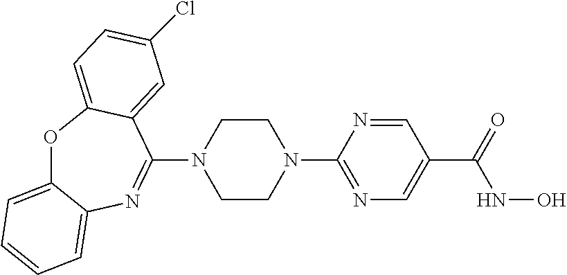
O1C2=CC=CC=C2N=C(N2CCN(C3=NC=C(C(NO)=O)C=N3)CC2)C2=CC(Cl)=CC=C12
